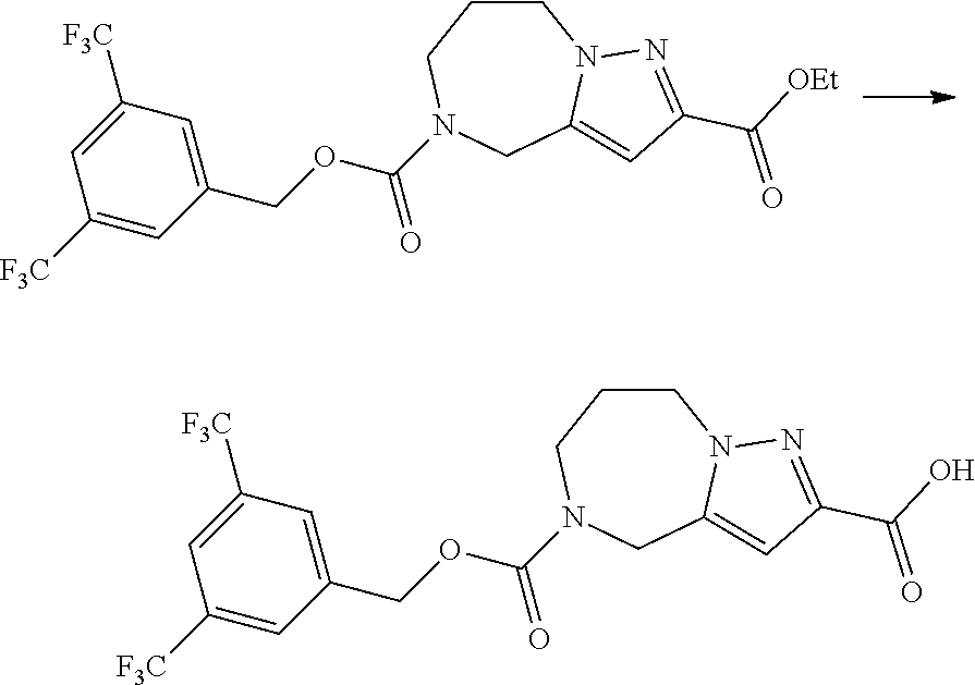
C1CCN(C(OCC2=CC([F3C])=CC([F3C])=C2)=O)CC2=CC(C([OEt])=O)=NN12.C1CCN(C(OCC2=CC([F3C])=CC([F3C])=C2)=O)CC2=CC(C(O)=O)=NN12
